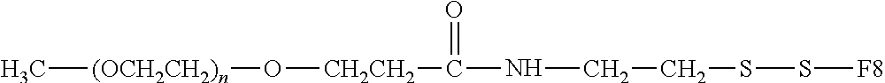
C[(OCH2CH2)n]O[CH2CH2]C(=O)NCCSS[F8]
